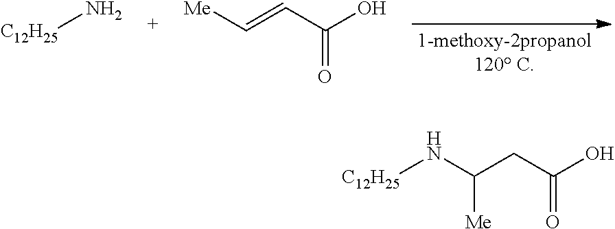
[C12H25]N.C(=CC(O)=O)[Me].[C12H25]NC(CC(O)=O)[Me]
